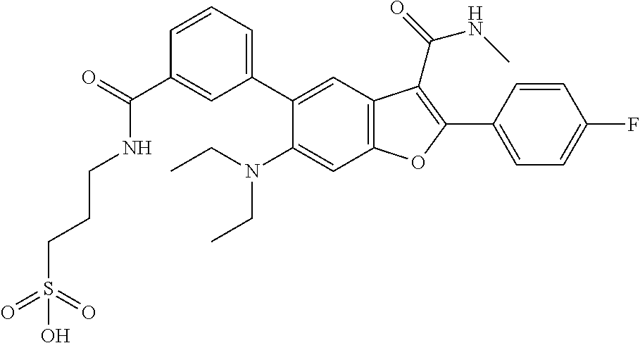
C1(C(=O)NCCCS(=O)(=O)O)=CC(C2=CC3=C(C=C2N(CC)CC)OC(C2=CC=C(F)C=C2)=C3C(=O)NC)=CC=C1
